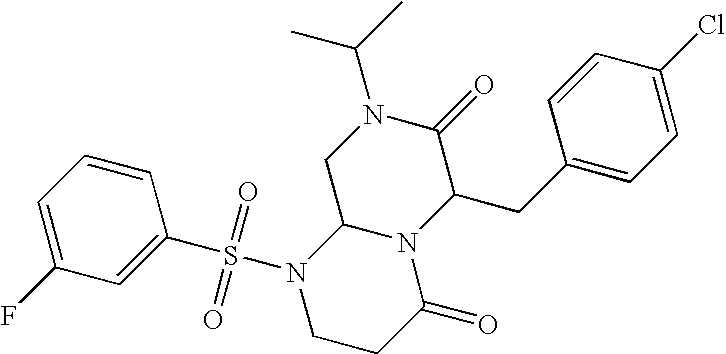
C1=C(F)C=C(S(N2CCC(=O)N3C2CN(C(C)C)C(=O)C3CC2=CC=C(Cl)C=C2)(=O)=O)C=C1
